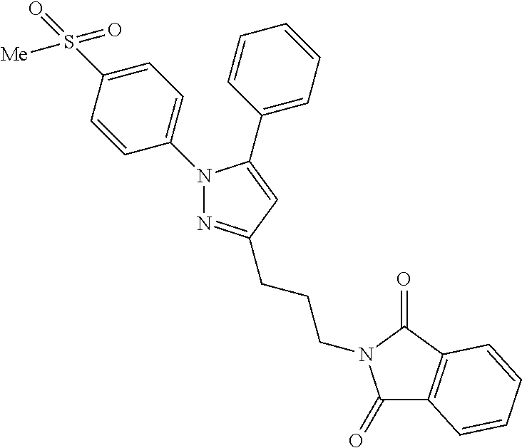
C1=C(N2N=C(CCCN3C(=O)C4=C(C3=O)C=CC=C4)C=C2C2=CC=CC=C2)C=CC(S([Me])(=O)=O)=C1
